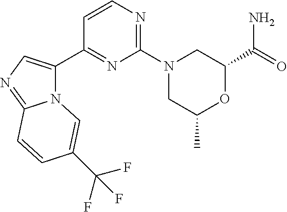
NC(C1CN(C2=NC=CC(C3=CN=C4N3C=C(C(F)(F)F)C=C4)=N2)CC(C)O1)=O
